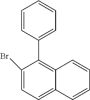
C1(Br)=CC=C2C(=C1C1=CC=CC=C1)C=CC=C2
